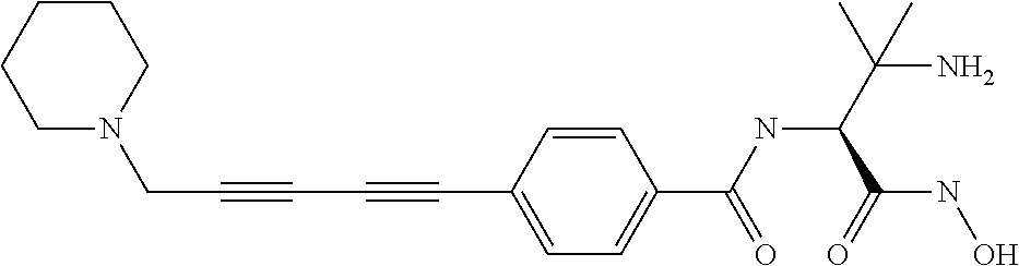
N1(CC#CC#CC2=CC=C(C(NC(C(N)(C)C)C(NO)=O)=O)C=C2)CCCCC1
